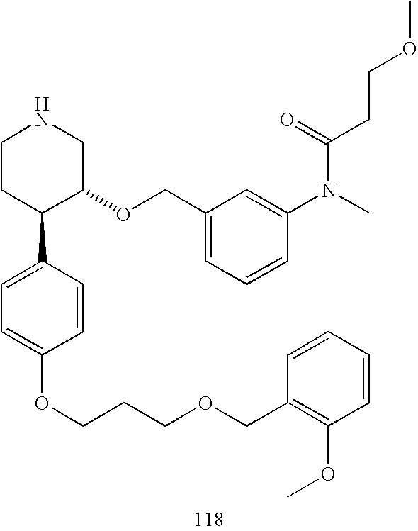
C1CC(C2=CC=C(OCCCOCC3=C(OC)C=CC=C3)C=C2)C(OCC2=CC=CC(N(C)C(=O)CCOC)=C2)CN1
